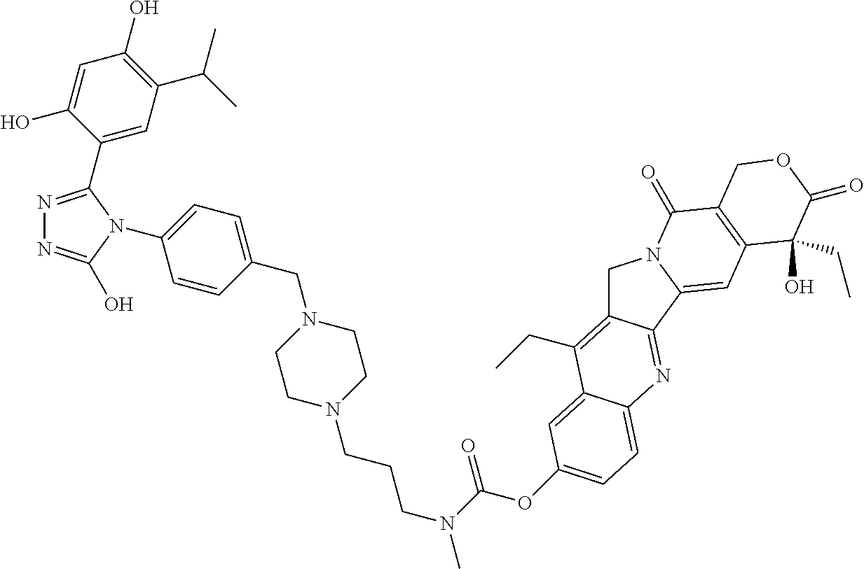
N1=C(C2=CC(C(C)C)=C(O)C=C2O)N(C2=CC=C(CN3CCN(CCCN(C)C(OC4=CC=C5C(=C4)C(CC)=C4CN6C(=CC7=C(C6=O)COC(=O)C7(O)CC)C4=N5)=O)CC3)C=C2)C(O)=N1
